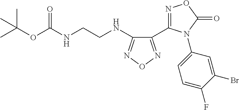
C1(NCCNC(OC(C)(C)C)=O)=NON=C1C1=NOC(=O)N1C1=CC=C(F)C(Br)=C1
